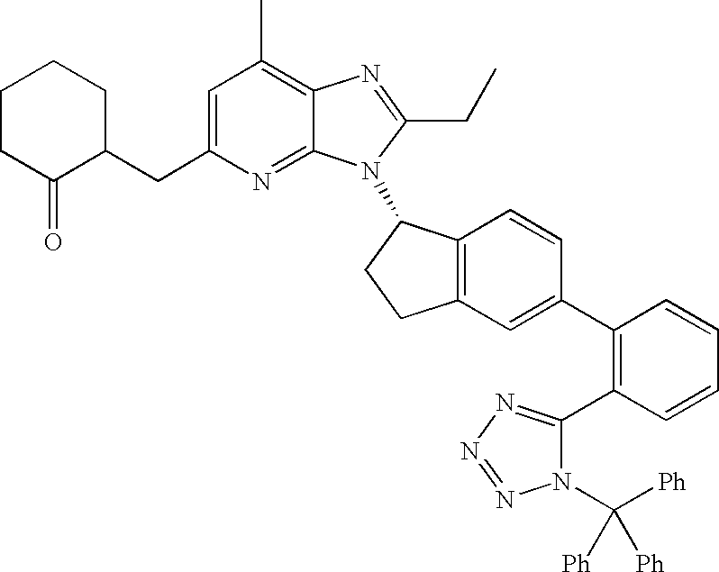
C1=C(CC2CCCCC2=O)N=C2C(=C1C)N=C(CC)N2C1C2=C(CC1)C=C(C1=C(C3=NN=NN3C([Ph])([Ph])[Ph])C=CC=C1)C=C2
